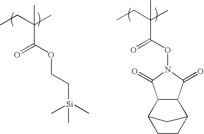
CCC(C)(C)C(OCC[Si](C)(C)C)=O.CCC(C)(C)C(ON1C(=O)C2C(C1=O)C1CCC2C1)=O
